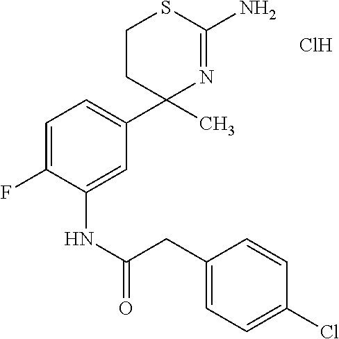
C1CC(C)(C2=CC=C(F)C(NC(CC3=CC=C(Cl)C=C3)=O)=C2)N=C(N)S1.Cl
